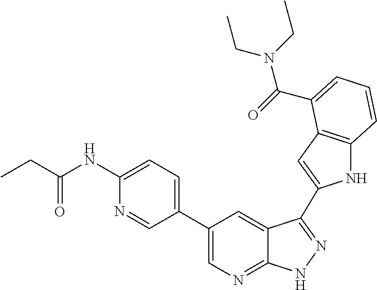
C1(C2=CN=C3C(=C2)C(C2=CC4=C(N2)C=CC=C4C(=O)N(CC)CC)=NN3)=CC=C(NC(=O)CC)N=C1
